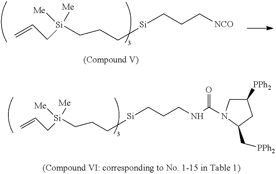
C=CC[Si](CCC[Si]CCC[NCO])([Me])[Me].C=CC[Si](CCC[Si]CCCNC(N1CC([PPh2])CC1C[PPh2])=O)([Me])[Me]
